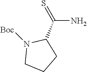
C(N)(=S)C1N([Boc])CCC1
